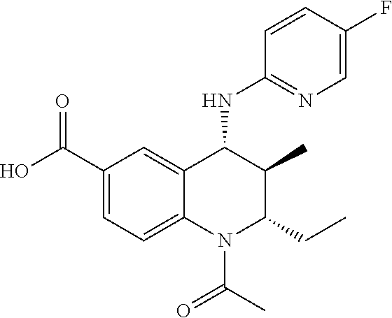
C1(C(O)=O)=CC=C2C(=C1)C(NC1=NC=C(F)C=C1)C(C)C(CC)N2C(C)=O
